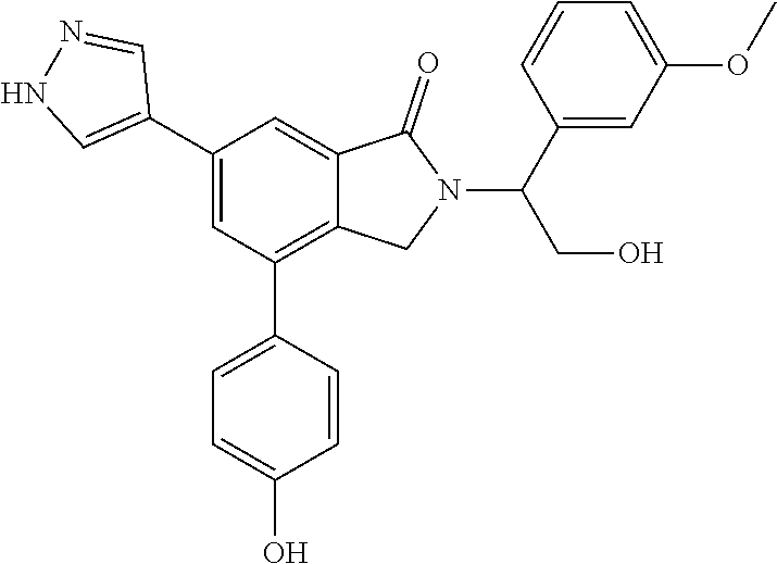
C1(C(N2C(=O)C3=CC(C4=CNN=C4)=CC(C4=CC=C(O)C=C4)=C3C2)CO)=CC(OC)=CC=C1
